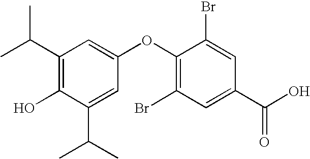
C1(C(C)C)=C(O)C(C(C)C)=CC(OC2=C(Br)C=C(C(O)=O)C=C2Br)=C1
